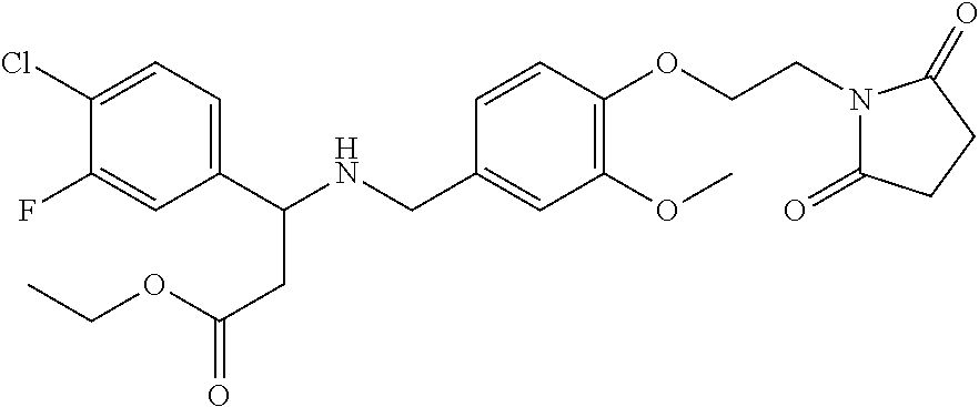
C1(C(NCC2=CC(OC)=C(OCCN3C(=O)CCC3=O)C=C2)CC(=O)OCC)=CC=C(Cl)C(F)=C1
